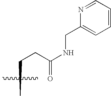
CCCC(NCC1=CC=CC=N1)=O
